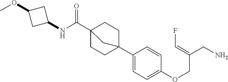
C1(C23CCC(C(NC4CC(OC)C4)=O)(CC2)C3)=CC=C(OCC(CN)=CF)C=C1
